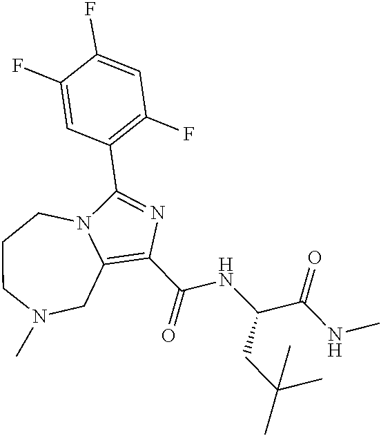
C1(C(NC(CC(C)(C)C)C(=O)NC)=O)=C2CN(C)CCCN2C(C2=C(F)C=C(F)C(F)=C2)=N1
